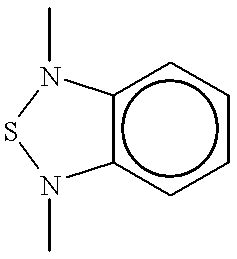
c12c(cccc1)N(C)SN2C
